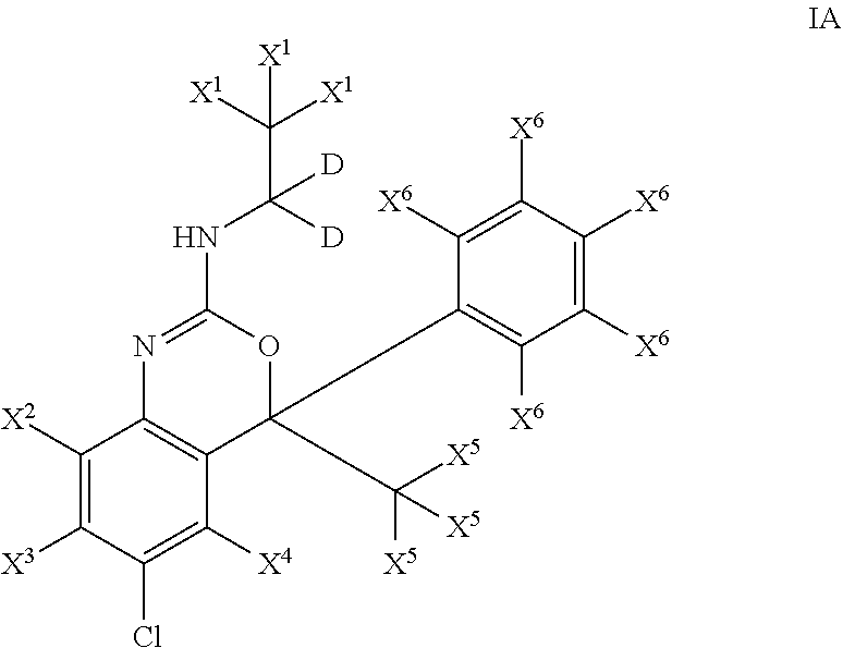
C1([X2])=C([X3])C(Cl)=C([X4])C2=C1N=C(NC(C([X1])([X1])[X1])([D])[D])OC2(C1=C([X6])C([X6])=C([X6])C([X6])=C1[X6])C([X5])([X5])[X5]
